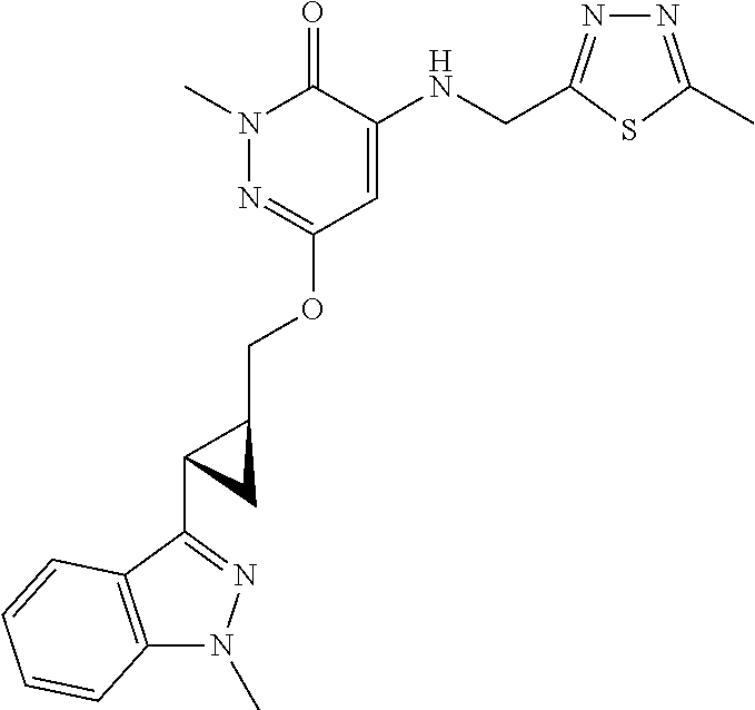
N1(C)N=C(OCC2C(C3=NN(C)C4=C3C=CC=C4)C2)C=C(NCC2=NN=C(C)S2)C1=O
